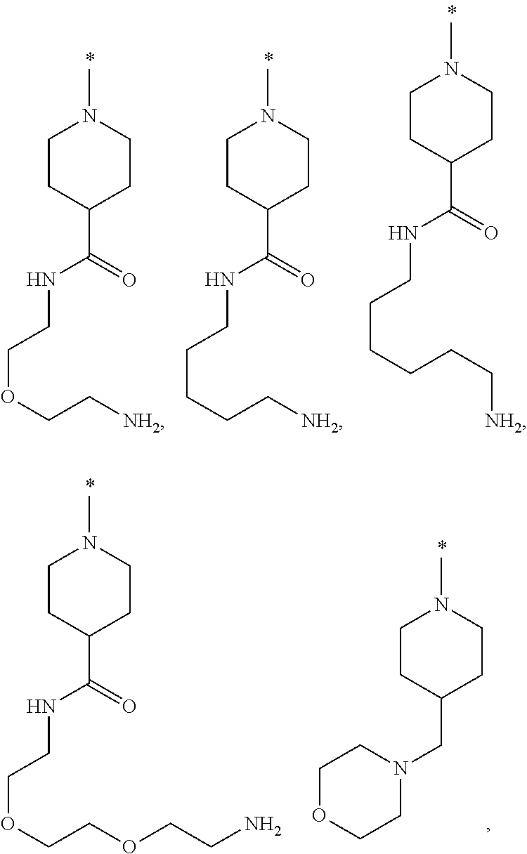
C1CC(C(NCCOCC[NH2])=O)CCN1C.C1CC(C(NCCCCC[NH2])=O)CCN1C.C1CC(C(NCCCCCC[NH2])=O)CCN1C.C1CC(C(NCCOCCOCCN)=O)CCN1C.C1CC(CN2CCOCC2)CCN1C
